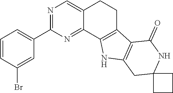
C1=CC(Br)=CC(C2=NC=C3C(=N2)C2=C(CC3)C3=C(N2)CC2(NC3=O)CCC2)=C1
